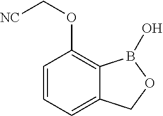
C1=CC=C2C(=C1OC[NC])B(O)OC2
